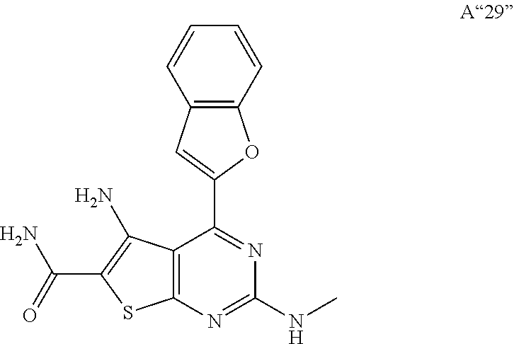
C12=C(N=C(NC)N=C1C1=CC3=C(O1)C=CC=C3)SC(C(=O)N)=C2N
